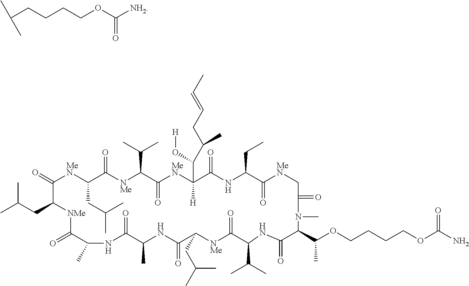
C(CCCCOC([NH2])=O)(C)C.CC(CC1[NMe]C(=O)C(C)NC(=O)C(C)NC(=O)C(CC(C)C)[NMe]C(=O)C(C(C)C)NC(=O)C(C(C)OCCCCOC(N)=O)N(C)C(=O)C[MeN]C(=O)C(CC)NC(=O)C([H])(C(C(CC=CC)C)O[H])[MeN]C(=O)C(C(C)C)[NMe]C(=O)C(CC(C)C)[MeN]C1=O)C
